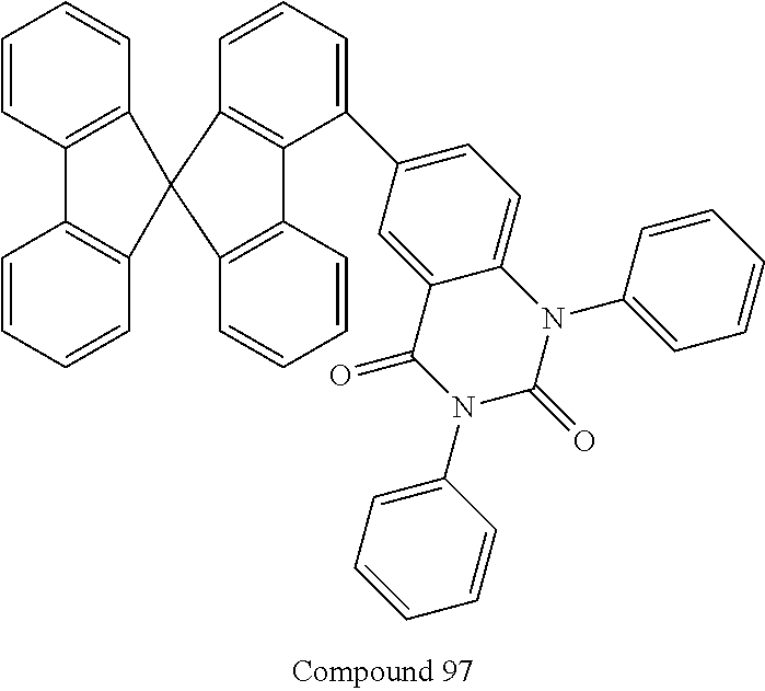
C1=CC2=C(C=C1)C1(C3=C2C=CC=C3)C2=C(C3=C1C=CC=C3)C(C1=CC=C3C(=C1)C(=O)N(C1=CC=CC=C1)C(=O)N3C1=CC=CC=C1)=CC=C2
